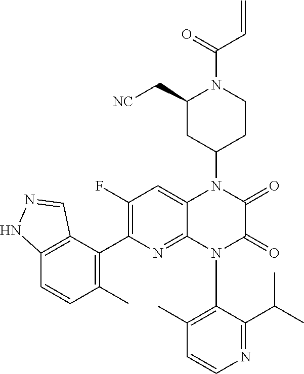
C1(F)=C(C2=C(C)C=CC3=C2C=NN3)N=C2C(=C1)N(C1CCN(C(=O)C=C)C(C[NC])C1)C(=O)C(=O)N2C1=C(C)C=CN=C1C(C)C
